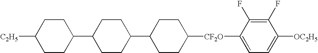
C1CC(C2CCC(C3CCC([CF2O]C4=CC=C([OC2H5])C(F)=C4F)CC3)CC2)CCC1[C2H5]
